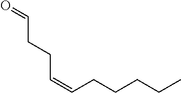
O=CCCC=CCCCCC
